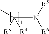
CC([R3])([R4])N([R5])[R6]
